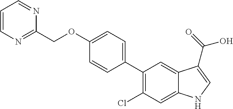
C1(C2=CC=C(OCC3=NC=CC=N3)C=C2)=C(Cl)C=C2C(=C1)C(C(=O)O)=CN2
